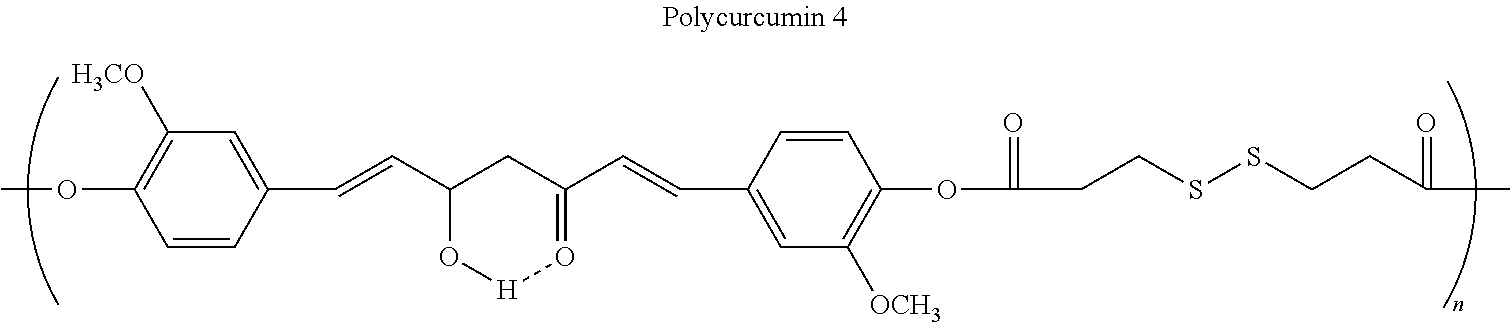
COC1=C([H3CO])C=C(C=CC2O[H]O=C(C=CC3=CC([OCH3])=C(OC(=O)CCSSCCC(=O)C)C=C3)C2)C=C1
